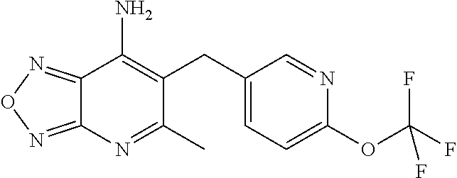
C12=NON=C1N=C(C)C(CC1=CC=C(OC(F)(F)F)N=C1)=C2N
